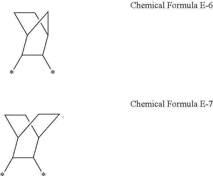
C12C(*)C(*)C(CC1)CC2.C12C(*)C(*)C(CC1)C2
